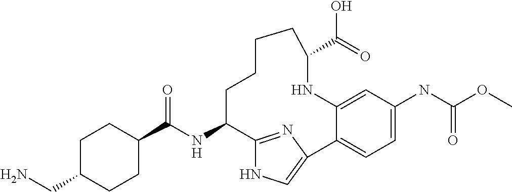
C1(C(NC2C3=NC(=CN3)C3=CC=C(NC(OC)=O)C=C3NC(C(O)=O)CCCC2)=O)CCC(CN)CC1
